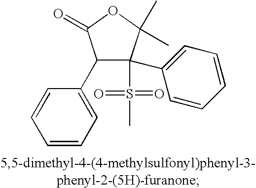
C1=CC=C(C2C(C3=CC=CC=C3)(S(C)(=O)=O)C(C)(C)OC2=O)C=C1
